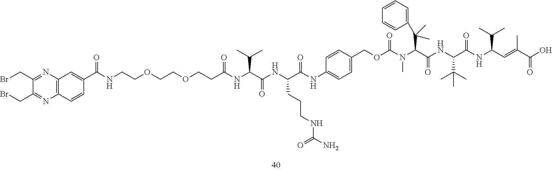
C1(CBr)=NC2=C(N=C1CBr)C=CC(C(NCCOCCOCCC(NC(C(NC(C(NC1=CC=C(COC(N(C(C(NC(C(NC(C=C(C(O)=O)C)C(C)C)=O)C(C)(C)C)=O)C(C3=CC=CC=C3)(C)C)C)=O)C=C1)=O)CCCNC(N)=O)=O)C(C)C)=O)=O)=C2
